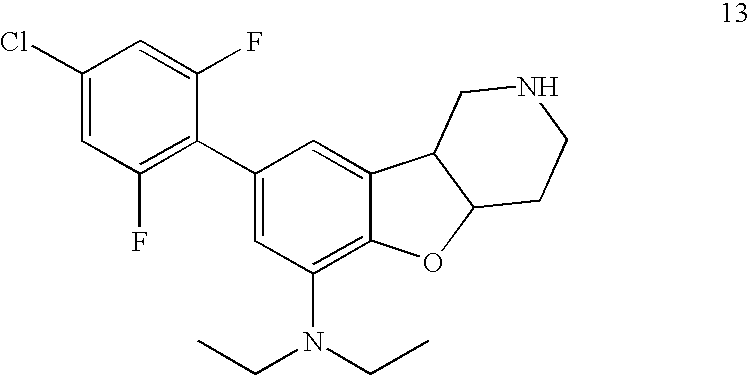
C1(Cl)=CC(F)=C(C2=CC(N(CC)CC)=C3C(=C2)C2C(O3)CCNC2)C(F)=C1
